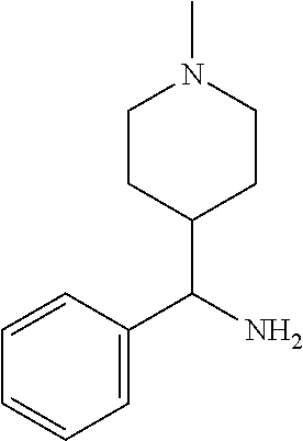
C1=C(C(N)C2CCN(C)CC2)C=CC=C1
